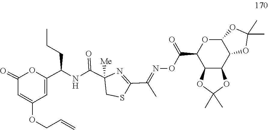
N1=C(C(C)=NOC(C2C3OC(C)(C)OC3C3C(O2)OC(C)(C)O3)=O)SCC1(C(NC(C1=CC(OCC=C)=CC(=O)O1)CCC)=O)[Me]
